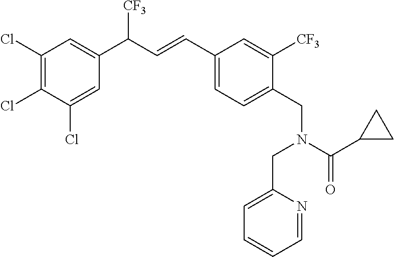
C1(Cl)=CC(C(C=CC2=CC=C(CN(CC3=CC=CC=N3)C(C3CC3)=O)C([CF3])=C2)[CF3])=CC(Cl)=C1Cl
